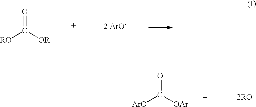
O=C([ArO])[OAr].[2RO-].O=C([RO])[OR].[2 ArO-]
